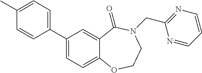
C1(C2=CC=C(C)C=C2)=CC=C2C(=C1)C(=O)N(CC1=NC=CC=N1)CCO2
